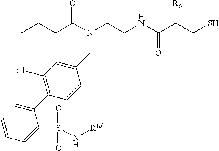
CCCC(N(CCNC(C(CS)[R6])=O)CC1=CC(Cl)=C(C2=CC=CC=C2S(N[R1d])(=O)=O)C=C1)=O
